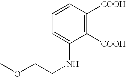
C1=C(NCCOC)C([COOH])=C([COOH])C=C1
